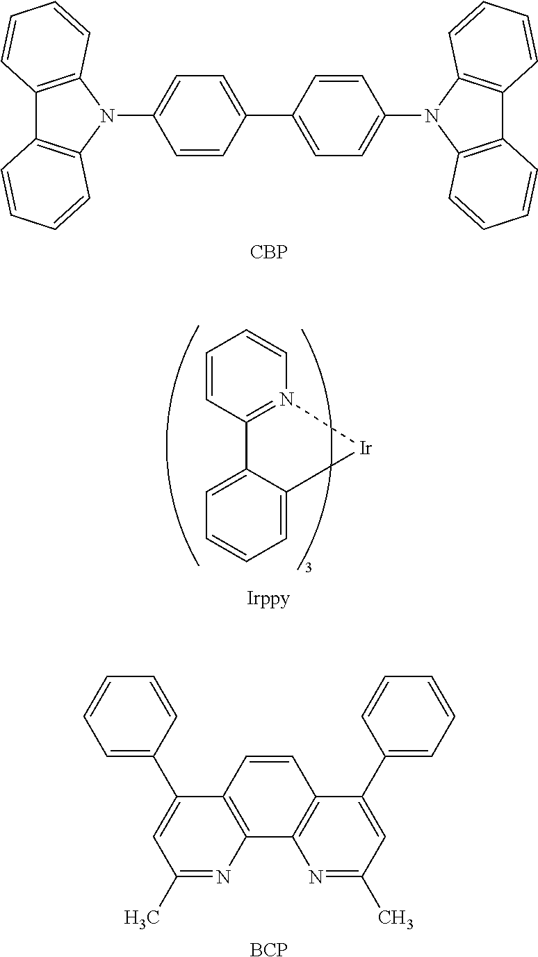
C1=CC(C2=CC=C(N3C4=C(C5=C3C=CC=C5)C=CC=C4)C=C2)=CC=C1N1C2=C(C3=C1C=CC=C3)C=CC=C2.[CBP].C1=CC2=N(C=C1)[Ir]C1=CC=CC=C21.N1=C(C)C=C(C2=CC=CC=C2)C2=C1C1=C(C=C2)C(C2=CC=CC=C2)=CC(C)=N1.[BCP]
